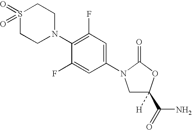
N1(C2=C(F)C=C(N3CC([H])(C(N)=O)OC3=O)C=C2F)CCS(=O)(=O)CC1
